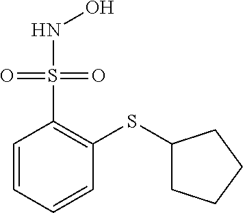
C1=CC=CC(SC2CCCC2)=C1S(NO)(=O)=O
